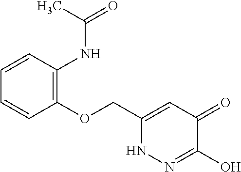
C1(OCC2=CC(=O)C(O)=NN2)=C(NC(=O)C)C=CC=C1
